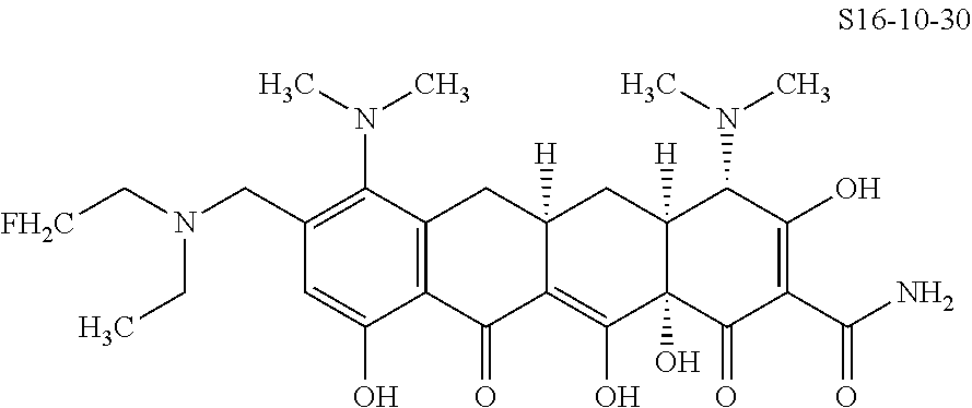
C12=C(C(=O)C3=C(O)C4(O)C([H])(CC3([H])C1)C(N(C)C)C(O)=C(C(N)=O)C4=O)C(O)=CC(CN(CC)C[FH2C])=C2N(C)C
